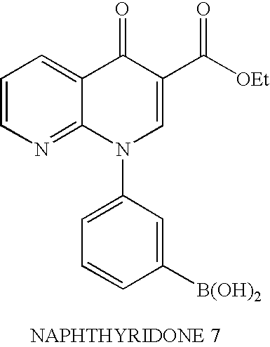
C1=CN=C2C(=C1)C(=O)C(C([OEt])=O)=CN2C1=CC=CC([B(OH)2])=C1
